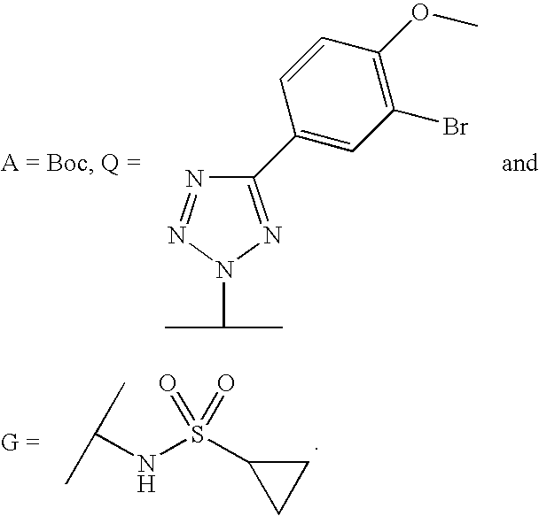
C(NS(C1CC1)(=O)=O)(C)C.N1=NN(C(C)C)N=C1C1=CC(Br)=C(OC)C=C1
